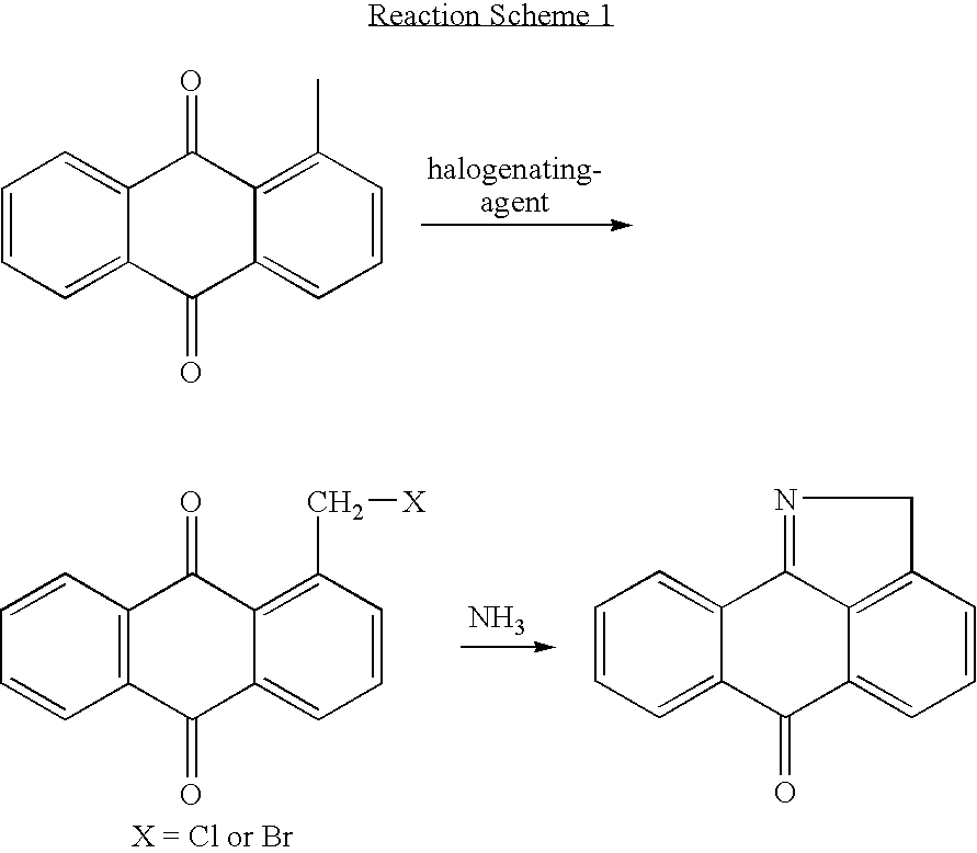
C1=CC=C2C(=C1)C(=O)C1=C(C)C=CC=C1C2=O.C1=CC2=C(C(=O)C3=CC=CC(C[X])=C3C2=O)C=C1.N.C1=CC=C2C(=C1)C1=NCC3=C1C(=CC=C3)C2=O
